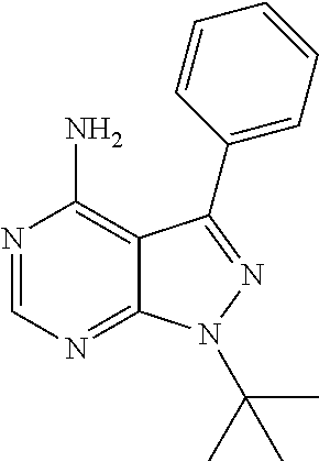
C12=NC=NC(N)=C1C(C1=CC=CC=C1)=NN2C(C)(C)C
